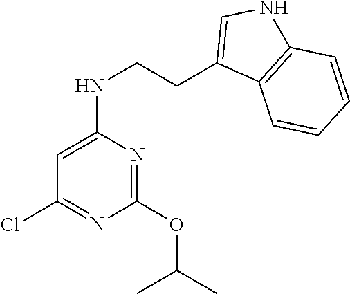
C1(OC(C)C)=NC(NCCC2=CNC3=C2C=CC=C3)=CC(Cl)=N1
